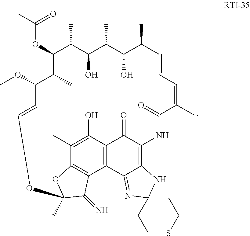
C12=C3C4=C(C(O)=C1C)C(=O)C(=C1C4=NC4(N1)CCSCC4)NC(=O)C(C)=CC=CC(C)C(O)C(C)C(O)C(C)C(OC(=O)C)C(C)C(OC)C=COC(C)(O2)C3=N
